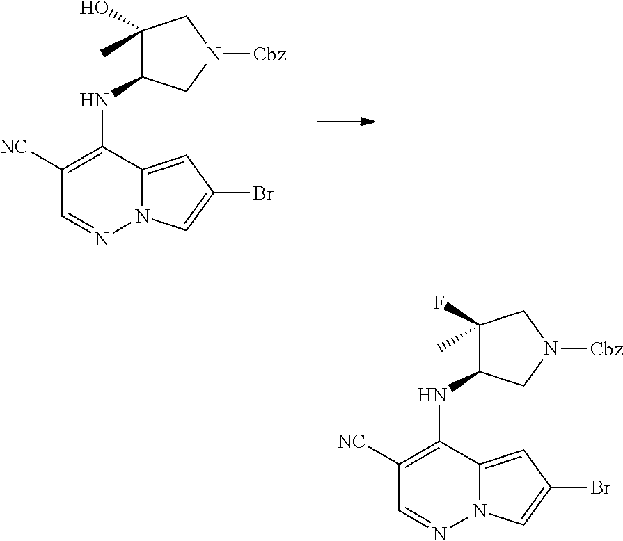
C1([NC])=C(NC2C(C)(O)CN([Cbz])C2)C2=CC(Br)=CN2N=C1.C1([NC])=C(NC2C(F)(C)CN([Cbz])C2)C2=CC(Br)=CN2N=C1
